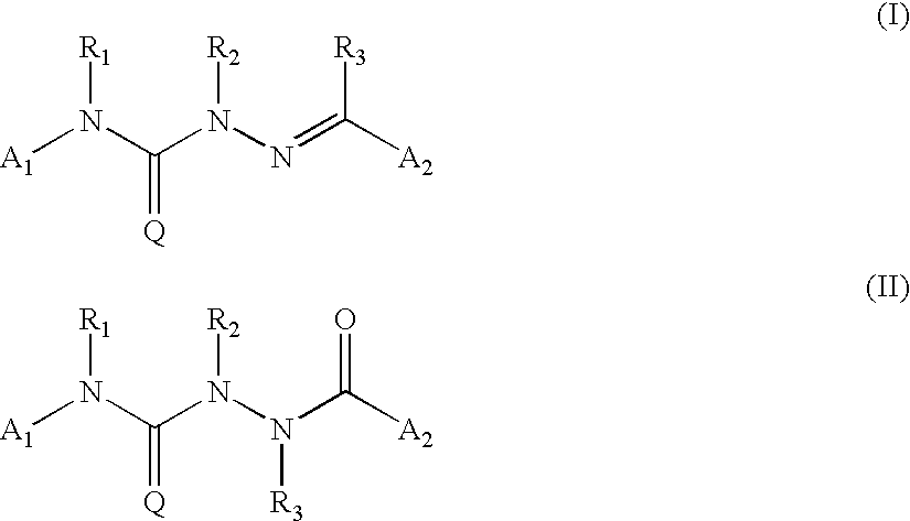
[A1]N(C(N(N=C([A2])[R3])[R2])=[Q])[R1].[A1]N(C(N(N(C([A2])=O)[R3])[R2])=[Q])[R1]
